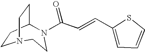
C1CC2CCN1CCN2C(C=CC1=CC=CS1)=O
